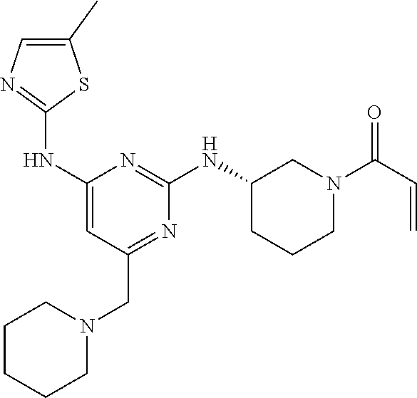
C1(C)=CN=C(NC2=CC(CN3CCCCC3)=NC(NC3CCCN(C(C=C)=O)C3)=N2)S1
